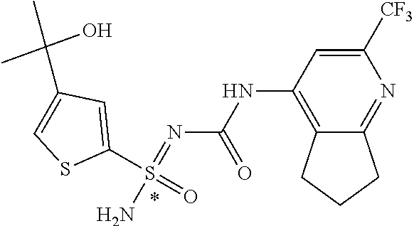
N(C1=C2C(=NC([CF3])=C1)CCC2)C(N=S(N)(C1=CC(C(C)(O)C)=CS1)=O)=O
